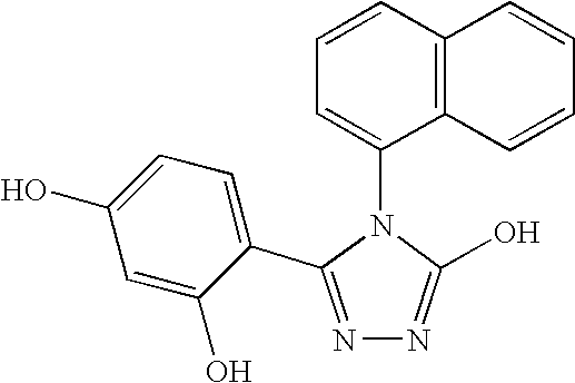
N1=C(C2=CC=C(O)C=C2O)N(C2=CC=CC3=C2C=CC=C3)C(O)=N1
